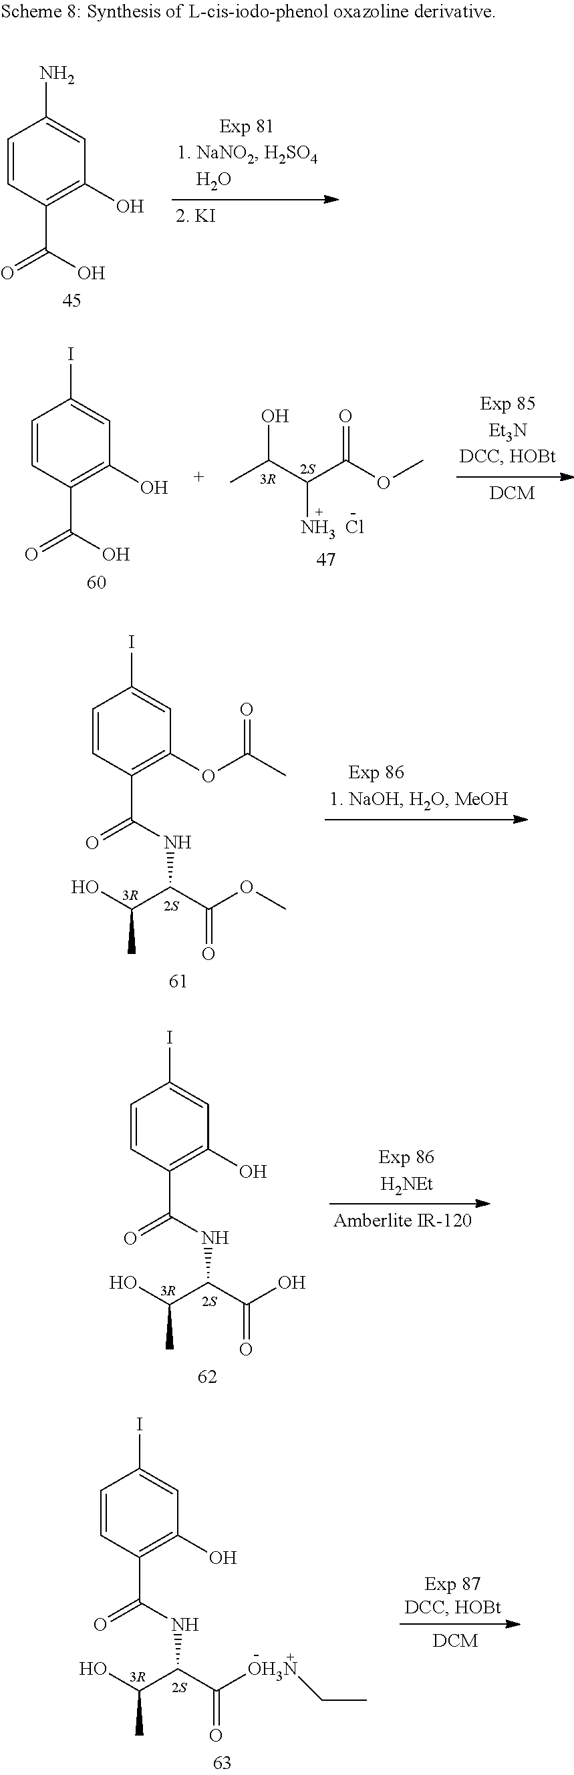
C1=CC(C(O)=O)=C(O)C=C1N.CC(C(C(OC)=O)[NH3  Cl])O.C1=CC(C(O)=O)=C(O)C=C1I.C1=CC(C(NC(C(OC)=O)C(O)C)=O)=C(OC(C)=O)C=C1I.C1=CC(C(NC(C(O)=O)C(O)C)=O)=C(O)C=C1I.C1=CC(C(NC(C([OH3N]CC)=O)C(O)C)=O)=C(O)C=C1I
